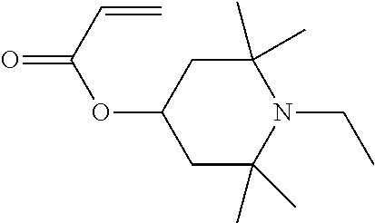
C1(C)(C)CC(OC(=O)C=C)CC(C)(C)N1CC
